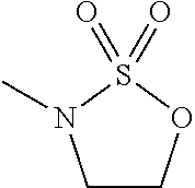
C1COS(=O)(=O)N1C
